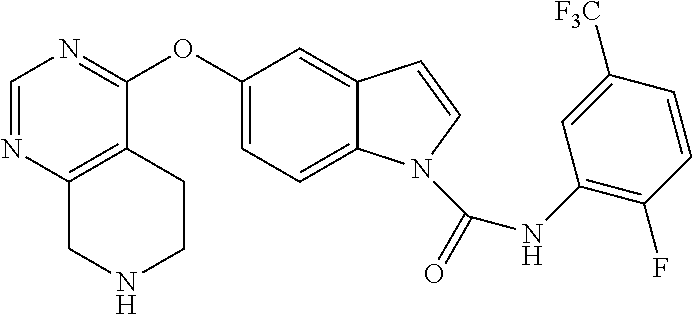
C1(OC2=NC=NC3=C2CCNC3)=CC=C2C(=C1)C=CN2C(NC1=C(F)C=CC([F3C])=C1)=O
